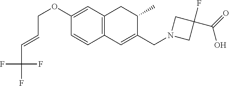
C12=C(C=C(OCC=CC(F)(F)F)C=C1)CC(C)C(CN1CC(F)(C(=O)O)C1)=C2
